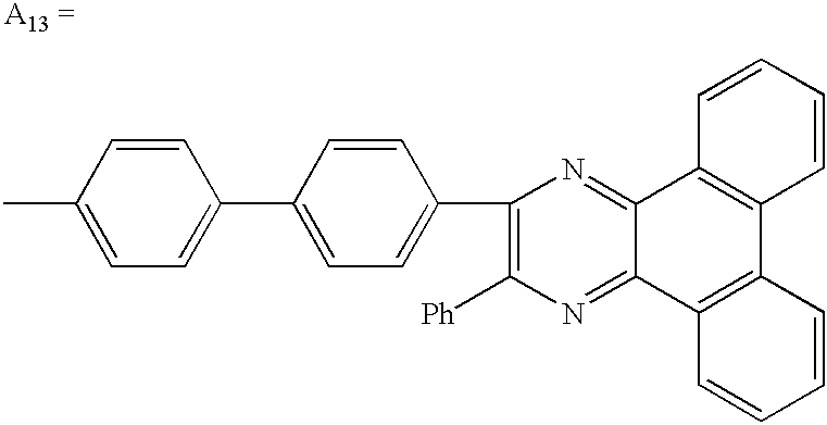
C1=CC(C)=CC=C1C1=CC=C(C2=C([Ph])N=C3C(=N2)C2=C(C4=C3C=CC=C4)C=CC=C2)C=C1
